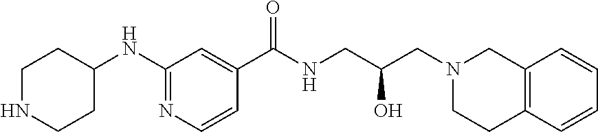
C12=C(C=CC=C1)CN(CC(CNC(C1=CC(NC3CCNCC3)=NC=C1)=O)O)CC2
